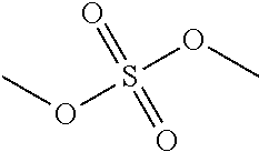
COS(=O)(=O)OC
